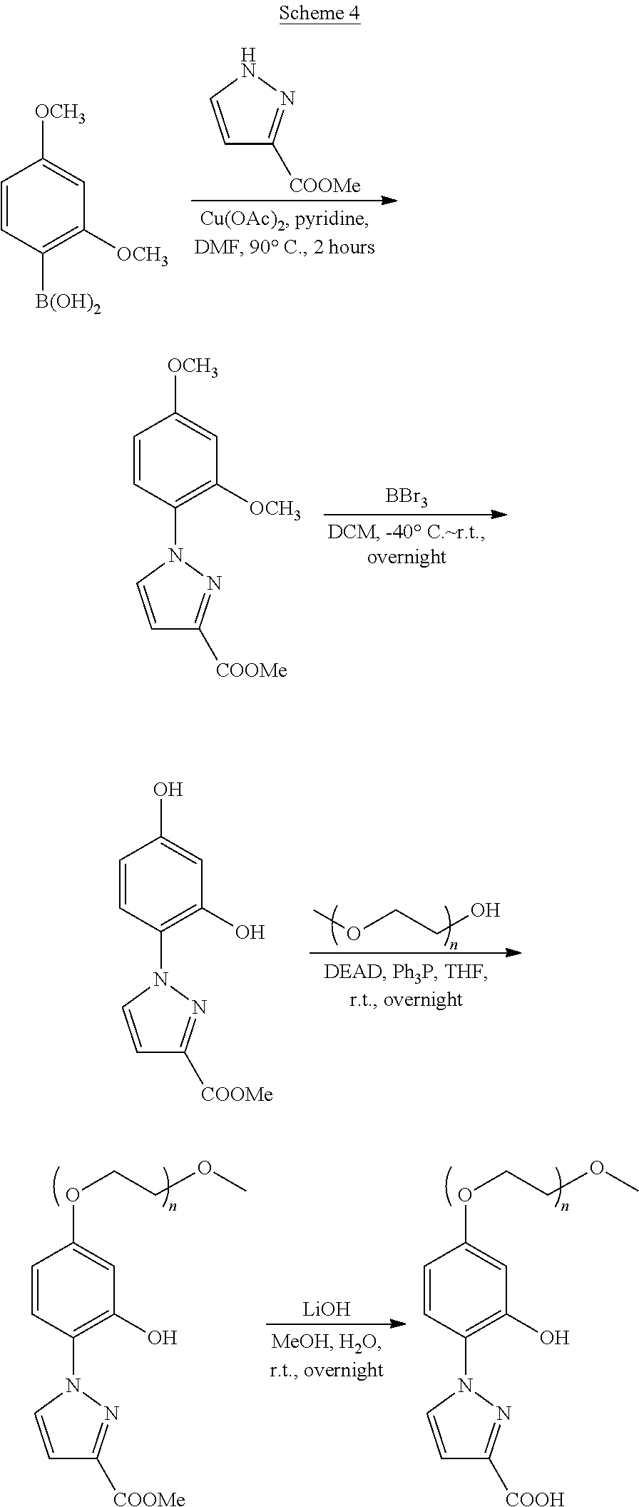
C1=CNN=C1[COOMe].C1=CC([B(OH)2])=C([OCH3])C=C1[OCH3].[BBr3].C1=CC(N2C=CC([COOMe])=N2)=C([OCH3])C=C1[OCH3].COCCO.C1=CC(N2C=CC([COOMe])=N2)=C(O)C=C1O.C1=CC(N2C=CC([COOH])=N2)=C(O)C=C1OCCOC.C1=CC(N2C=CC([COOMe])=N2)=C(O)C=C1OCCOC.[LiOH]
